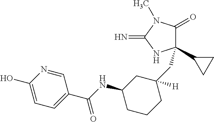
C1(C2CC2)(CC2([H])CC(NC(=O)C3=CC=C(O)N=C3)CCC2)C(=O)N(C)C(=N)N1
